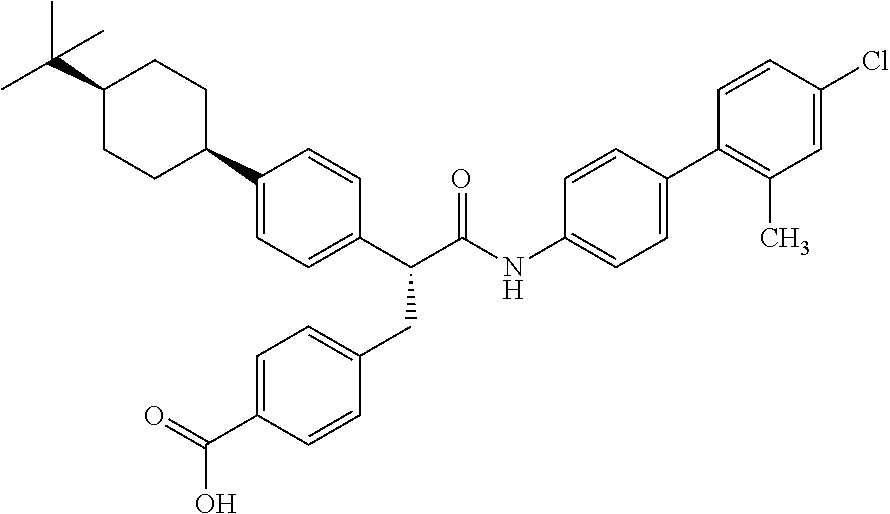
C1(C2CCC(C(C)(C)C)CC2)=CC=C(C(C(NC2=CC=C(C3=C(C)C=C(Cl)C=C3)C=C2)=O)CC2=CC=C(C(=O)O)C=C2)C=C1
